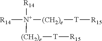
[R14][N+]([R14])([(CH2)e][T][R15])[(CH2)e][T][R15]
